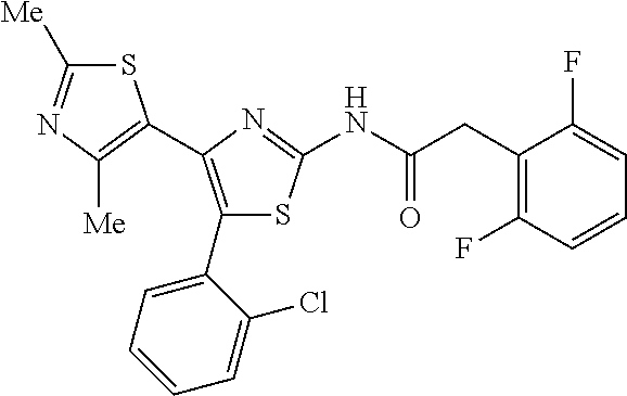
S1C([Me])=NC([Me])=C1C1=C(C2=CC=CC=C2Cl)SC(NC(CC2=C(F)C=CC=C2F)=O)=N1
